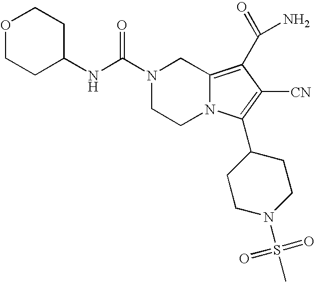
O1CCC(NC(N2CCN3C(=C(C(N)=O)C([CN])=C3C3CCN(S(C)(=O)=O)CC3)C2)=O)CC1
